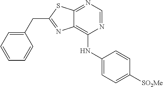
C1(CC2=NC3=C(NC4=CC=C([SO2Me])C=C4)N=CN=C3S2)=CC=CC=C1
